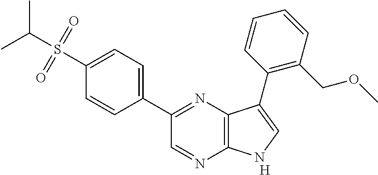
C1(C2=NC3=C(N=C2)NC=C3C2=C(COC)C=CC=C2)=CC=C(S(C(C)C)(=O)=O)C=C1.[H]
